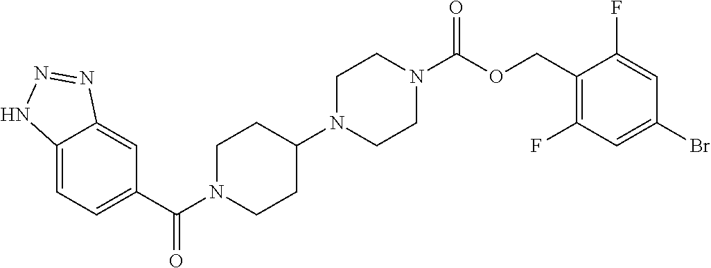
C12=CC=C(C(=O)N3CCC(N4CCN(C(=O)OCC5=C(F)C=C(Br)C=C5F)CC4)CC3)C=C1N=NN2
